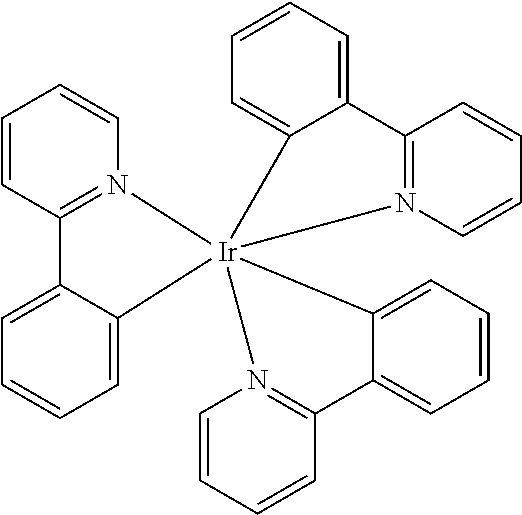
C1=CC2=N(C=C1)[Ir]13(C)(C4=CC=CC=C24)(C2=CC=CC=C2C2=N1C=CC=C2)C1=CC=CC=C1C1=N(C=CC=C1)C3
